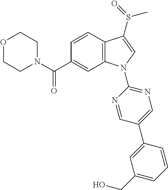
O1CCN(C(C2=CC3=C(C=C2)C(S(=O)C)=CN3C2=NC=C(C3=CC(CO)=CC=C3)C=N2)=O)CC1
